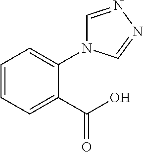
C1=CC=C(C(O)=O)C(N2C=NN=C2)=C1
